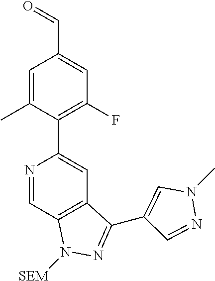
N1=CC2=C(C=C1C1=C(F)C=C(C=O)C=C1C)C(C1=CN(C)N=C1)=NN2[SEM]
